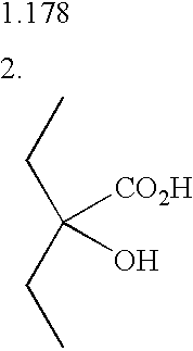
C(C(CC)(O)[CO2H])C
